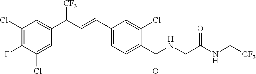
C1(Cl)=C(F)C(Cl)=CC(C(C=CC2=CC=C(C(NCC(=O)NC[CF3])=O)C(Cl)=C2)[CF3])=C1
